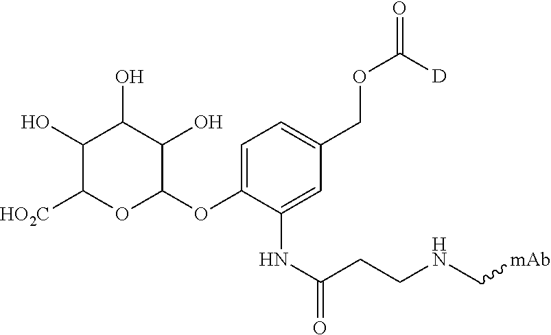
C1=C(OC2OC([HO2C])C(O)C(O)C2O)C(NC(=O)CCNC[mAb])=CC(COC([D])=O)=C1
